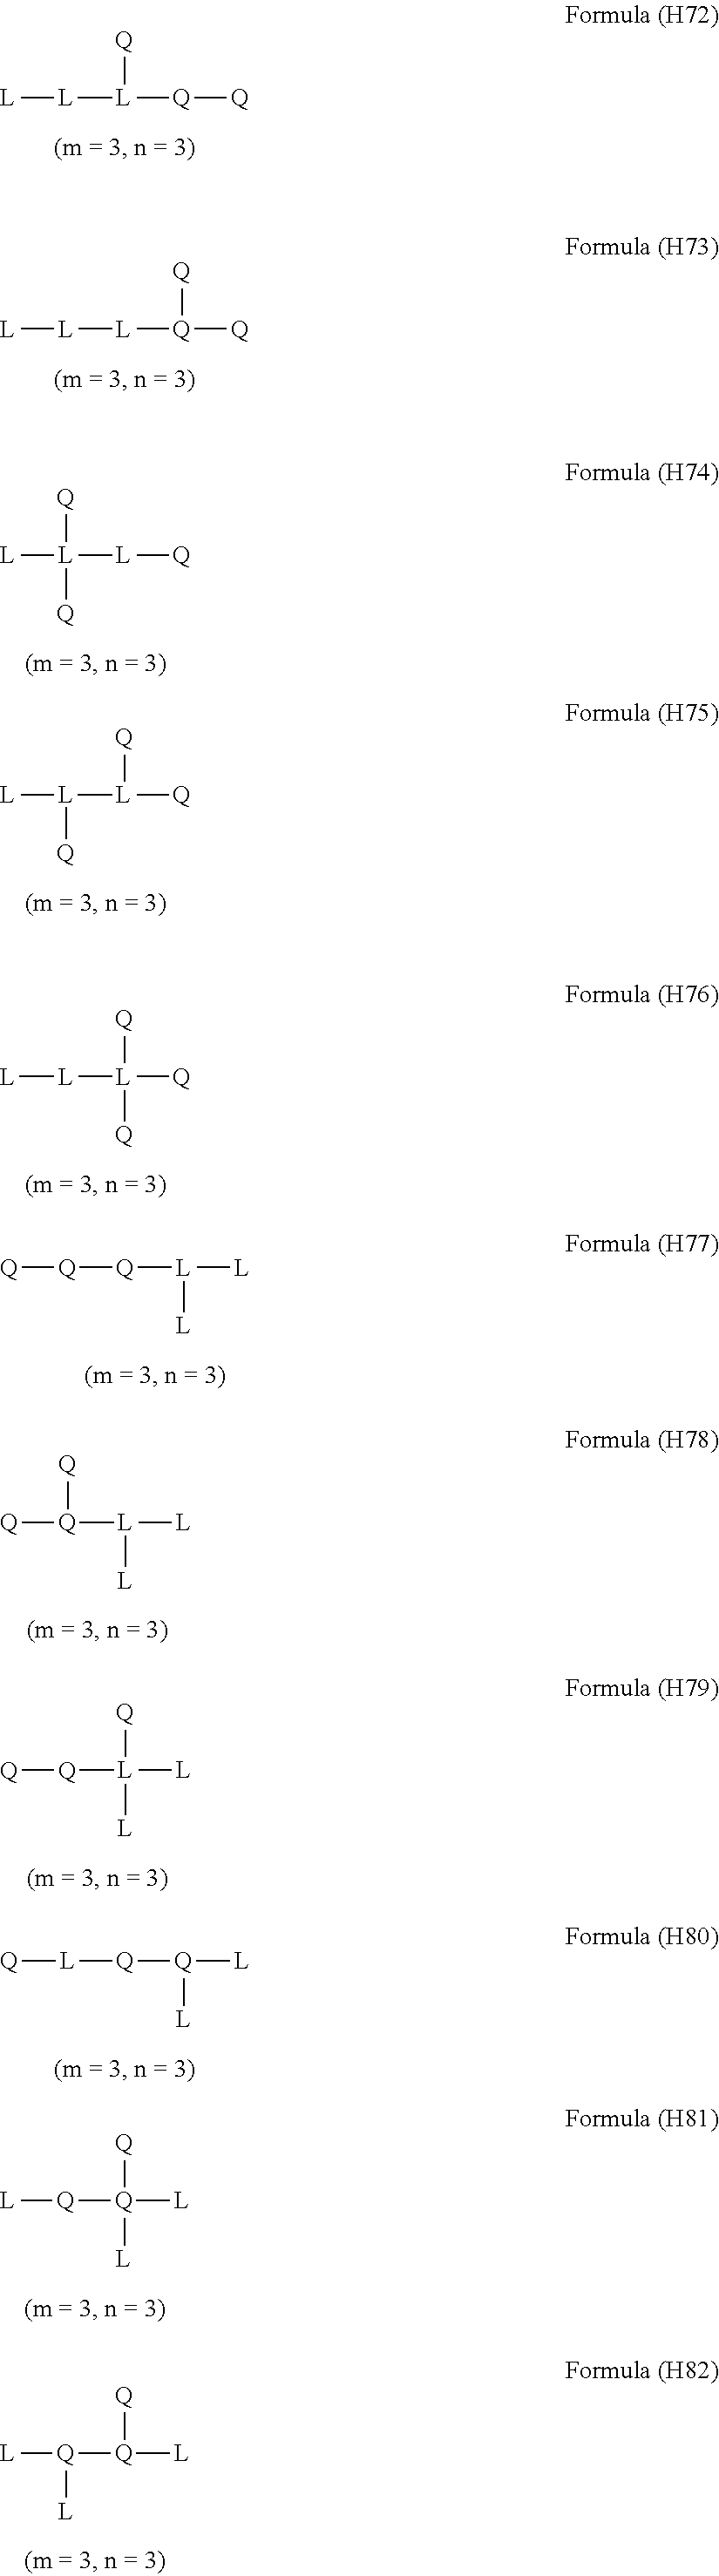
[L]([L]([Q][Q])[Q])[L].[L]([L][Q]([Q])[Q])[L].[L]([L][Q])([L])([Q])[Q].[L]([L]([Q])[Q])([L])[Q].[L]([L]([Q])([Q])[Q])[L].[Q]([L]([L])[L])[Q][Q].[Q]([L]([L])[L])([Q])[Q].[Q]([L]([L])([L])[Q])[Q].[Q]([Q]([L])[L])[L][Q].[Q]([Q]([L])([L])[Q])[L].[Q]([Q]([L])[Q])([L])[L]
